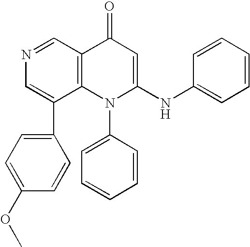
N1=CC2=C(C(C3=CC=C(OC)C=C3)=C1)N(C1=CC=CC=C1)C(NC1=CC=CC=C1)=CC2=O
